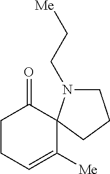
C1CC=C([Me])C2(C1=O)N(CC[Me])CCC2
